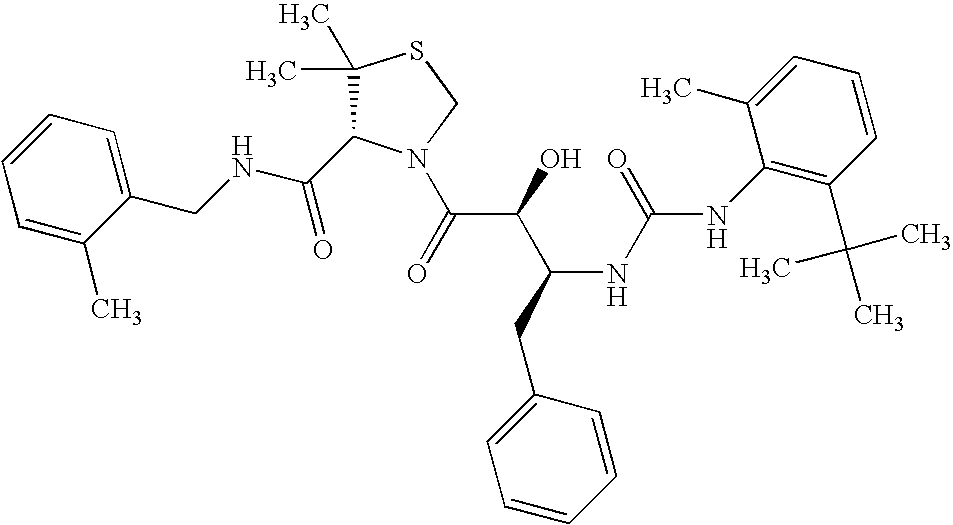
C(NCC1=CC=CC=C1C)(=O)C1C(C)(C)SCN1C(C(C(CC1=CC=CC=C1)NC(=O)NC1=C(C(C)(C)C)C=CC=C1C)O)=O
